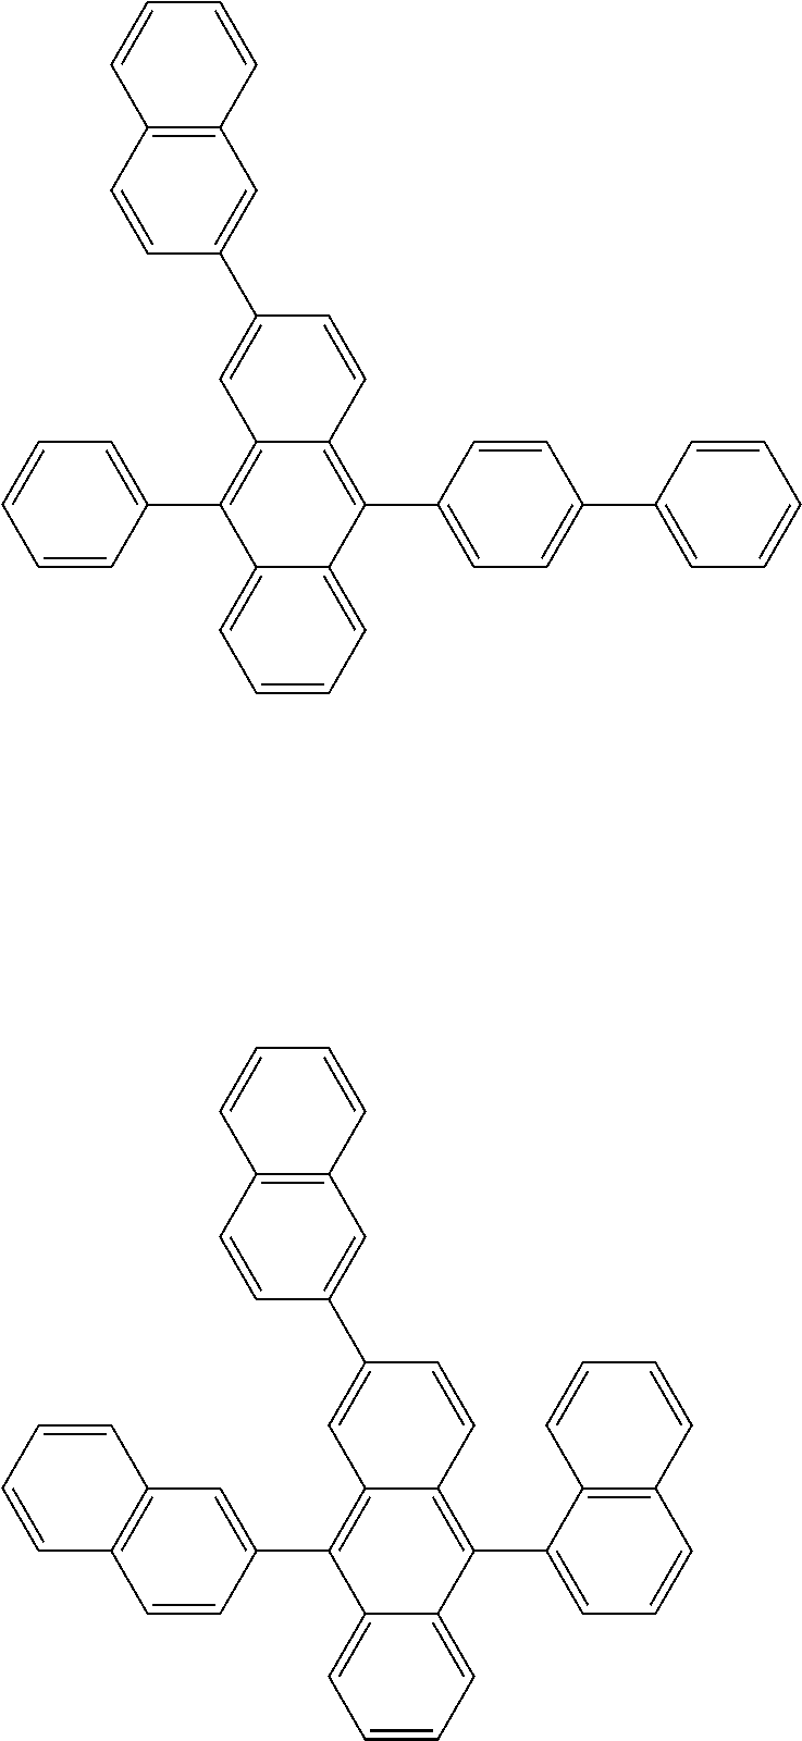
C1=CC=C2C(=C1)C(C1=CC3=C(C=C1)C=CC=C3)=C1C(=C2C2=CC=CC3=C2C=CC=C3)C=CC(C2=CC3=C(C=C2)C=CC=C3)=C1.C1=CC=C2C(=C1)C(C1=CC=CC=C1)=C1C(=C2C2=CC=C(C3=CC=CC=C3)C=C2)C=CC(C2=CC3=C(C=C2)C=CC=C3)=C1
